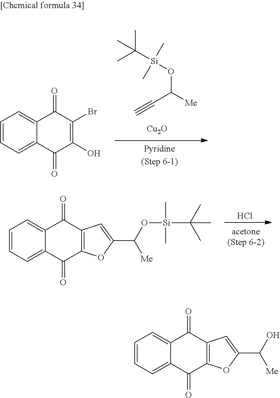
C1(=O)C(O)=C(Br)C(=O)C2=CC=CC=C12.[Cu2O].C(C([Me])O[Si](C(C)(C)C)(C)C)#C.Cl.C1(=O)C2=C(C(=O)C3=CC=CC=C13)C=C(C([Me])O[Si](C(C)(C)C)(C)C)O2.C1(=O)C2=C(C(=O)C3=CC=CC=C13)C=C(C(O)[Me])O2
